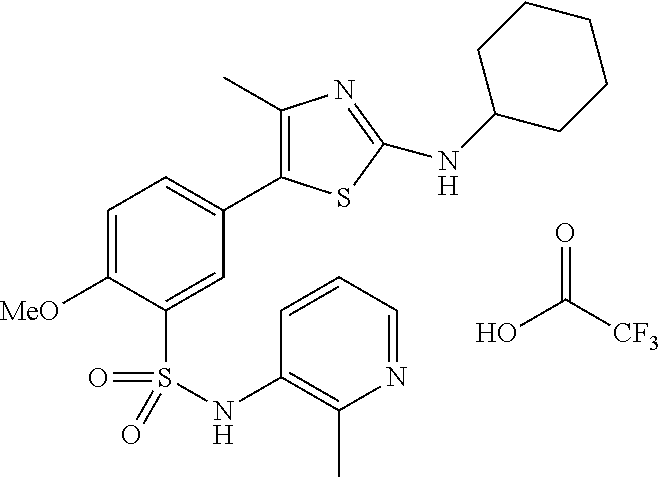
C1=C([MeO])C(S(=O)(=O)NC2=C(C)N=CC=C2)=CC(C2=C(C)N=C(NC3CCCCC3)S2)=C1.OC(=O)[CF3]
